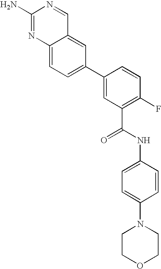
C1(N)=NC2=CC=C(C3=CC(C(NC4=CC=C(N5CCOCC5)C=C4)=O)=C(F)C=C3)C=C2C=N1
